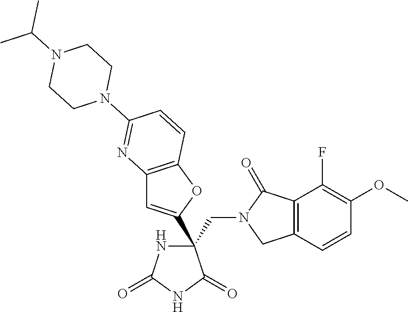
C(C1(C2=CC3=C(O2)C=CC(N2CCN(C(C)C)CC2)=N3)NC(=O)NC1=O)N1CC2=C(C1=O)C(F)=C(OC)C=C2
